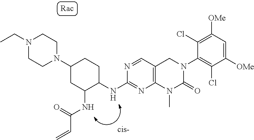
C1(NC2C(NC(=O)C=C)CC(N3CCN(CC)CC3)CC2)=NC2=C(C=N1)CN(C1=C(Cl)C([OMe])=CC([OMe])=C1Cl)C(=O)N2C
